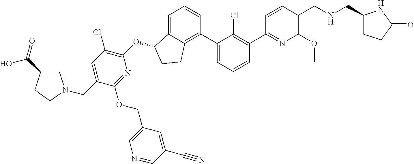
O(C1C2=CC=CC(C3=CC=CC(C4=NC(OC)=C(CNCC5CCC(=O)N5)C=C4)=C3Cl)=C2CC1)C1=C(Cl)C=C(CN2CC(C(O)=O)CC2)C(OCC2=CN=CC(C#N)=C2)=N1
